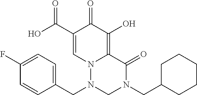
O=C1N(CC2CCCCC2)CN(CC2=CC=C(F)C=C2)N2C1=C(O)C(=O)C(C(O)=O)=C2
